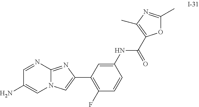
NC1=CN2C(=NC(C3=C(F)C=CC(NC(=O)C4=C(C)N=C(C)O4)=C3)=C2)N=C1
